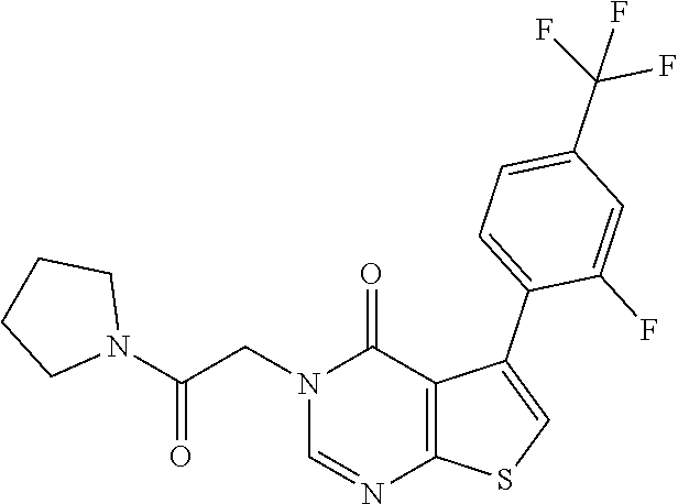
C1=NC2=C(C(C3=CC=C(C(F)(F)F)C=C3F)=CS2)C(=O)N1CC(N1CCCC1)=O
